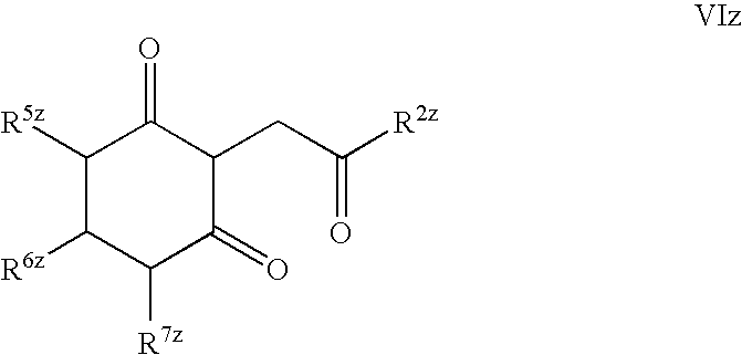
C1([R5z])C([R6z])C([R7z])C(=O)C(CC([R2z])=O)C1=O
